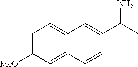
C1=CC(C(C)N)=CC2=CC=C([MeO])C=C12
